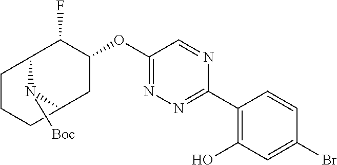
C12N([Boc])C(CC(OC3=NN=C(C4=C(O)C=C(Br)C=C4)N=C3)C1F)CCC2
